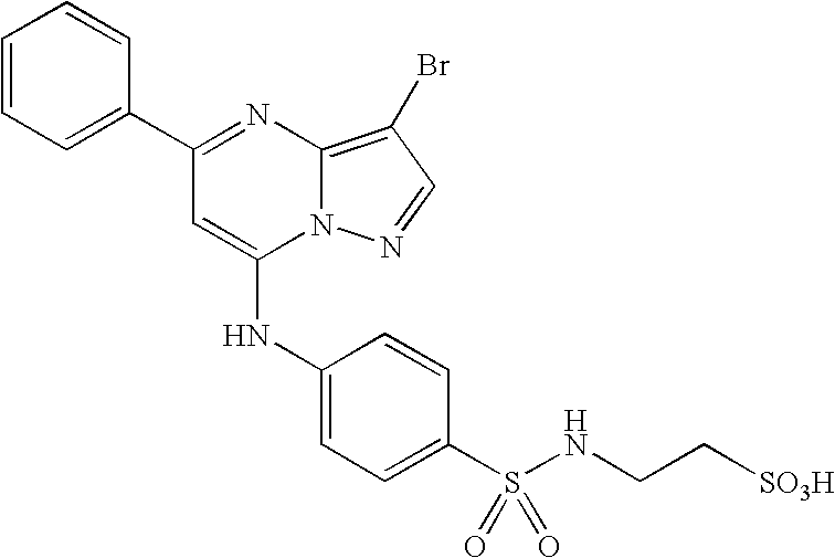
C1=C(C2=NC3=C(Br)C=NN3C(NC3=CC=C(S(=O)(=O)NCC[SO3H])C=C3)=C2)C=CC=C1
